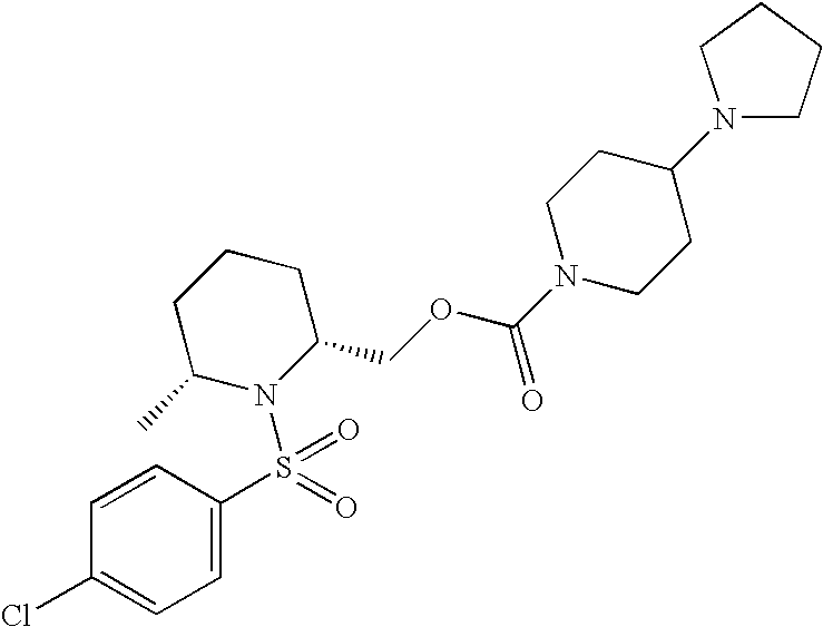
C1=C(S(N2C(COC(N3CCC(N4CCCC4)CC3)=O)CCCC2C)(=O)=O)C=CC(Cl)=C1
